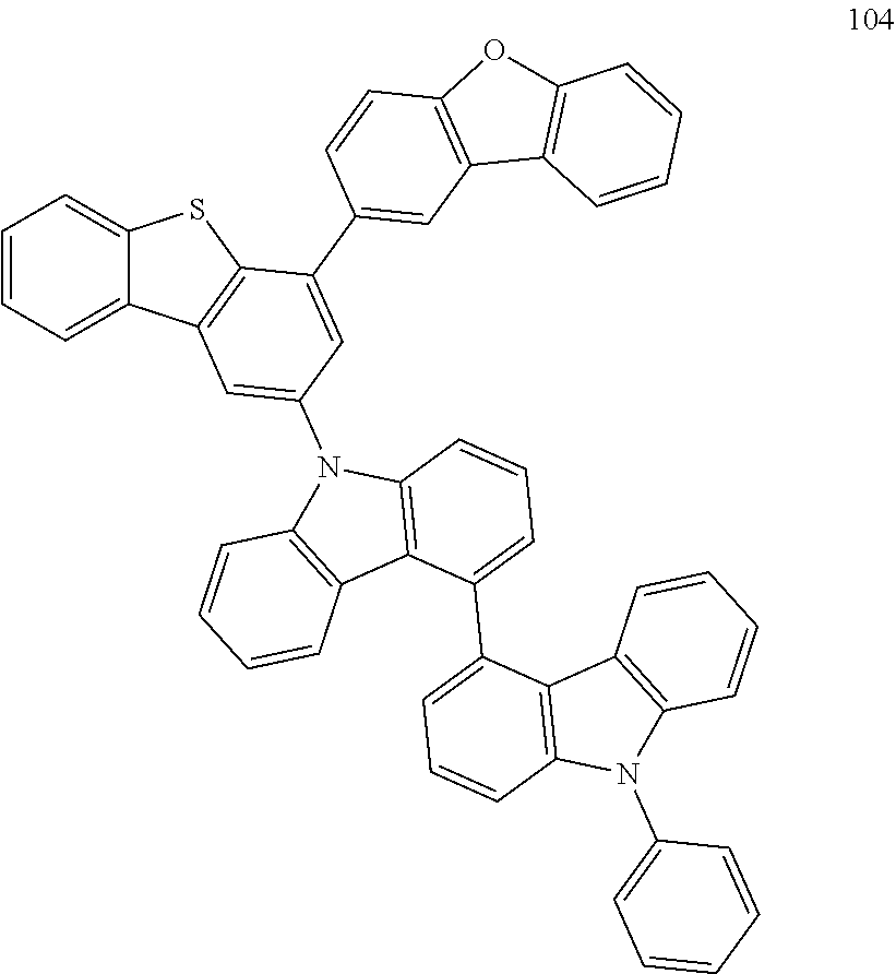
C1(C2=CC=CC3=C2C2=C(N3C3=CC=CC=C3)C=CC=C2)=CC=CC2=C1C1=C(N2C2=CC3=C(C(C4=CC5=C(C=C4)OC4=C5C=CC=C4)=C2)SC2=CC=CC=C32)C=CC=C1
